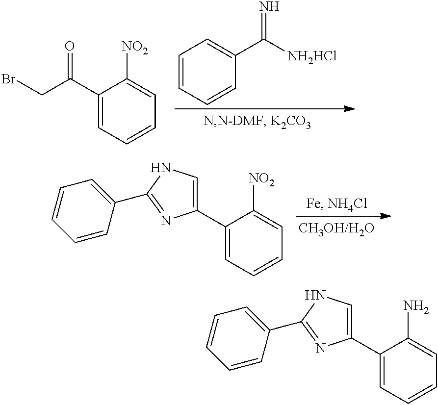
C1(C2=CNC(C3=CC=CC=C3)=N2)=CC=CC=C1N.C1=CC=CC(C([NH2HCl])=N)=C1.C1(C(CBr)=O)=CC=CC=C1[NO2].C1(C2=CNC(C3=CC=CC=C3)=N2)=CC=CC=C1[NO2]
